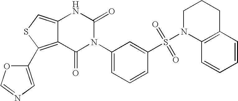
C12=CSC(C3=CN=CO3)=C1C(=O)N(C1=CC=CC(S(N3C4=C(CCC3)C=CC=C4)(=O)=O)=C1)C(=O)N2
